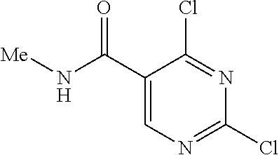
[Me]NC(C1=CN=C(Cl)N=C1Cl)=O
